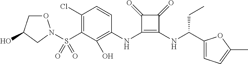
C1(Cl)=C(S(=O)(=O)N2OCC(O)C2)C(O)=C(NC2=C(NC(C3=CC=C(C)O3)CC)C(=O)C2=O)C=C1
